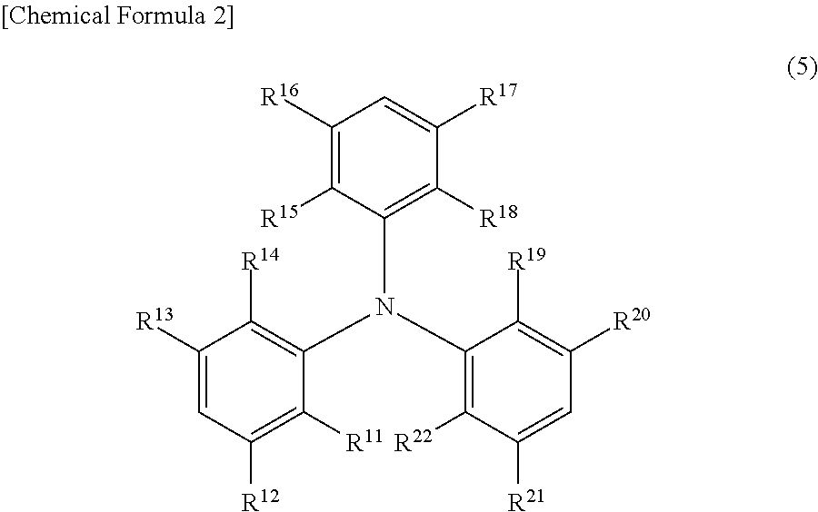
C1([R13])=CC([R12])=C([R11])C(N(C2=C([R22])C([R21])=CC([R20])=C2[R19])C2=C([R18])C([R17])=CC([R16])=C2[R15])=C1[R14]
